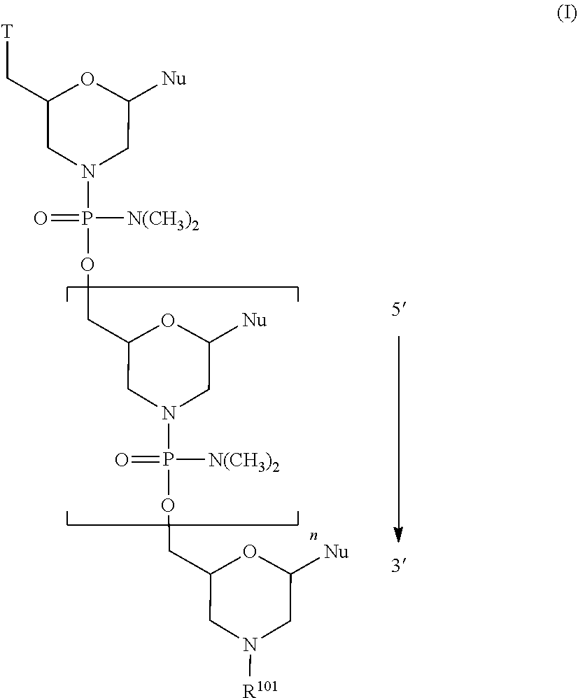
N1([R101])CC([Nu])OC(COP(=O)(N2CC(COP(=O)(N3CC(C[T])OC([Nu])C3)[N(CH3)2])OC([Nu])C2)[N(CH3)2])C1
